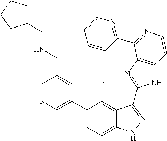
C1=C(C2=CC=C3C(=C2F)C(C2=NC4=C(N2)C=CN=C4C2=NC=CC=C2)=NN3)C=C(CNCC2CCCC2)C=N1
